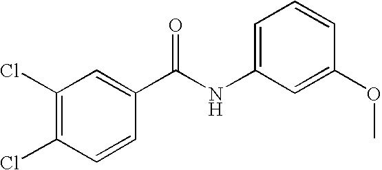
C1(Cl)=C(Cl)C=CC(C(NC2=CC=CC(OC)=C2)=O)=C1
